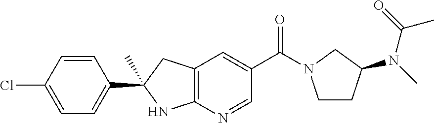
C12=C(C=C(C(=O)N3CCC(N(C)C(=O)C)C3)C=N1)CC(C1=CC=C(Cl)C=C1)(C)N2
